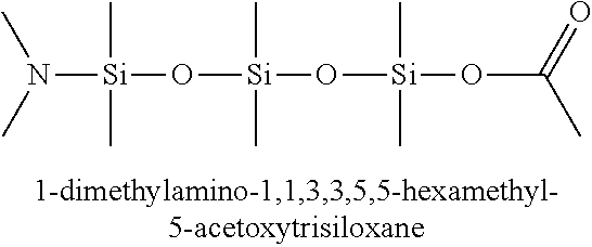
N([Si](C)(C)O[Si](C)(C)O[Si](C)(C)OC(C)=O)(C)C
